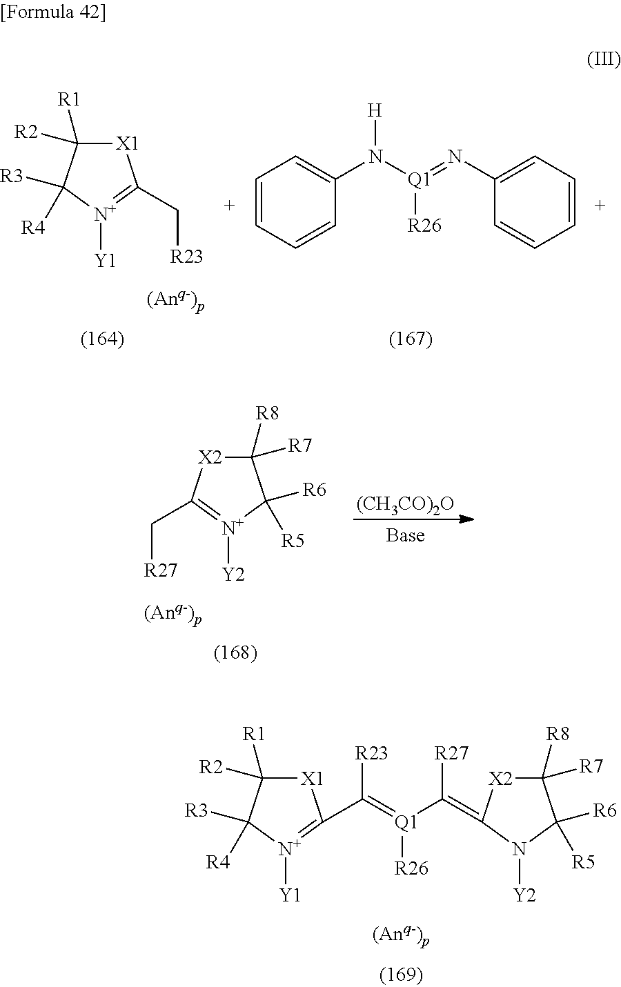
[X1]1C([R2])([R1])C([R3])([R4])[N+]([Y1])=C1C[R23].C1=CC=CC(N([Q1](=NC2=CC=CC=C2)[R26])[H])=C1.[X2]1C([R7])([R8])C([R6])([R5])[N+]([Y2])=C1C[R27].[(CH3CO)2O].[X1]1C([R2])([R1])C([R3])([R4])[N+]([Y1])=C1C(=[Q1](C(=C1[X2]C([R7])([R8])C([R6])([R5])N1[Y2])[R27])[R26])[R23]
